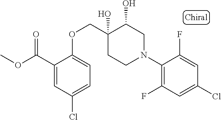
C1(N2CC(O)C(O)(COC3=CC=C(Cl)C=C3C(OC)=O)CC2)=C(F)C=C(Cl)C=C1F
